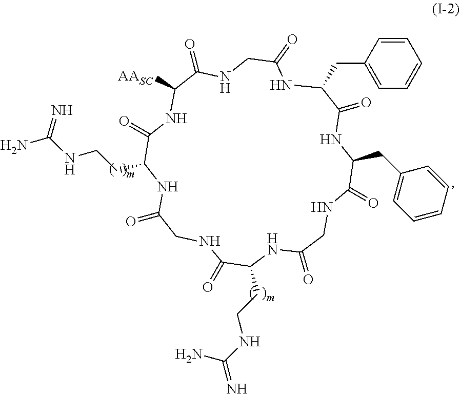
C1C(=O)NC(CCNC(=N)N)C(=O)NC([AASC])C(=O)NCC(=O)NC(CC2=CC=CC=C2)C(=O)NC(CC2=CC=CC=C2)C(=O)NCC(=O)NC(CCNC(=N)N)C(=O)N1
